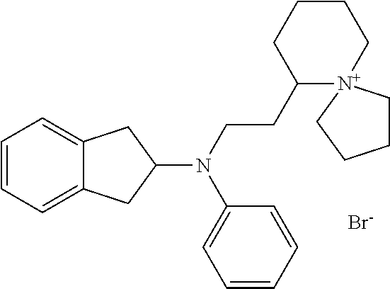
[Br-].C1=CC=C2C(=C1)CC(N(CCC1CCCC[N+]13CCCC3)C1=CC=CC=C1)C2
